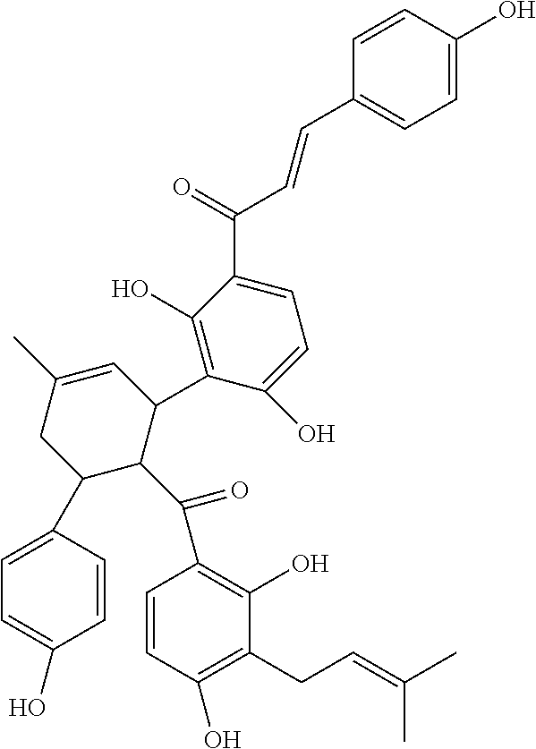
C1=C(O)C=CC(C=CC(C2=CC=C(O)C(C3C=C(C)CC(C4=CC=C(O)C=C4)C3C(C3=C(O)C(CC=C(C)C)=C(O)C=C3)=O)=C2O)=O)=C1
